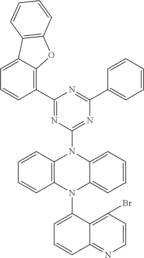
C1(C2=C3C(=CC=C2)C2=C(O3)C=CC=C2)=NC(N2C3=C(N(C4=CC=CC5=NC=CC(Br)=C45)C4=CC=CC=C24)C=CC=C3)=NC(C2=CC=CC=C2)=N1
